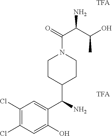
C(C(C)O)(C(N1CCC(C(C2=CC(Cl)=C(Cl)C=C2O)N)CC1)=O)N.[TFA].[TFA]
